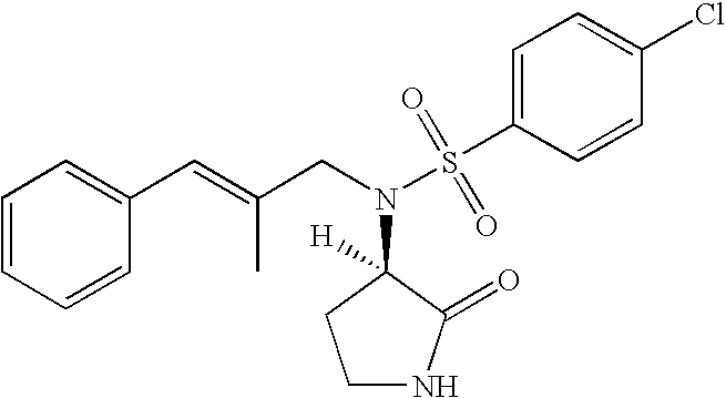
C1=CC=CC(C=C(CN(S(C2=CC=C(Cl)C=C2)(=O)=O)C2([H])CCNC2=O)C)=C1
